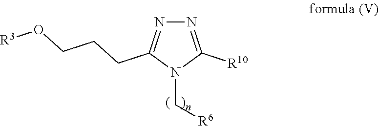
N1=C([R10])N(C[R6])C(CCCO[R3])=N1
